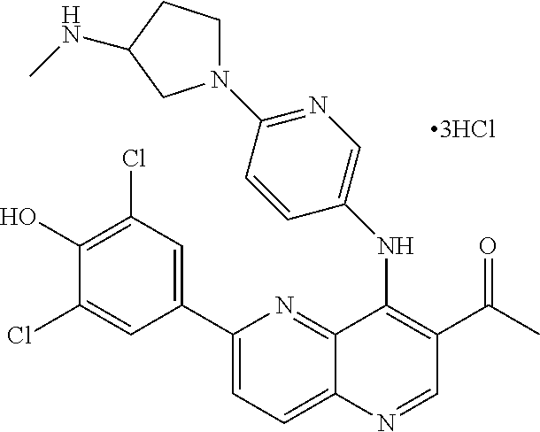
C12=NC(C3=CC(Cl)=C(O)C(Cl)=C3)=CC=C1N=CC(C(C)=O)=C2NC1=CN=C(N2CCC(NC)C2)C=C1
